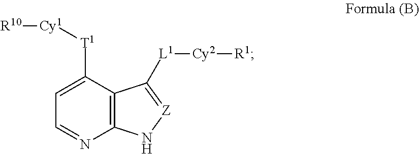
C12=C(C([T1][Cy1][R10])=CC=N1)C([L1][Cy2][R1])=[Z]N2
